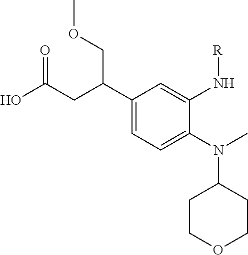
C1(C(CC(O)=O)COC)=CC=C(N(C)C2CCOCC2)C(N[R])=C1
